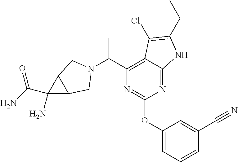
N1=C2C(=C(C(C)N3CC4C(N)(C(N)=O)C4C3)N=C1OC1=CC=CC(C#N)=C1)C(Cl)=C(CC)N2
